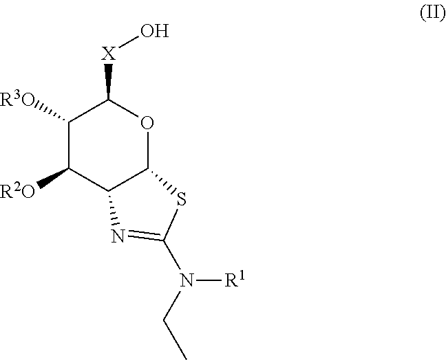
C1([R3O])C([R2O])C2C(OC1[X]O)SC(N([R1])CC)=N2
